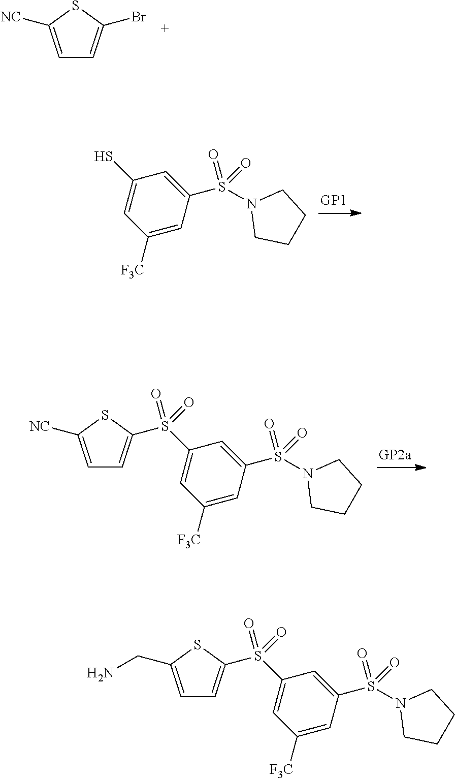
C1=C(CN)SC(S(C2=CC([F3C])=CC(S(N3CCCC3)(=O)=O)=C2)(=O)=O)=C1.C1=C([NC])SC(Br)=C1.SC1=CC([F3C])=CC(S(N2CCCC2)(=O)=O)=C1.C1=C([NC])SC(S(C2=CC([F3C])=CC(S(N3CCCC3)(=O)=O)=C2)(=O)=O)=C1
